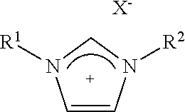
C1=CN([R2])CN1[R1].[X-]
